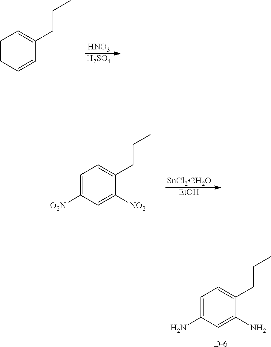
C1=C(N)C=C(N)C(CCC)=C1.[D].C1=CC=CC(CCC)=C1.[HNO3].[H2SO4].C1=C([O2N])C=C([NO2])C(CCC)=C1.[SnCl22H2O].[EtOH]
